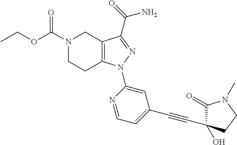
C12=C(CN(C(OCC)=O)CC1)C(C(=O)N)=NN2C1=CC(C#CC2(O)C(=O)N(C)CC2)=CC=N1
